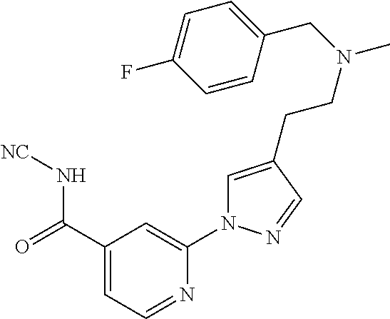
C(C1=CC=NC(N2C=C(CCN(C)CC3=CC=C(F)C=C3)C=N2)=C1)(=O)N[NC]
